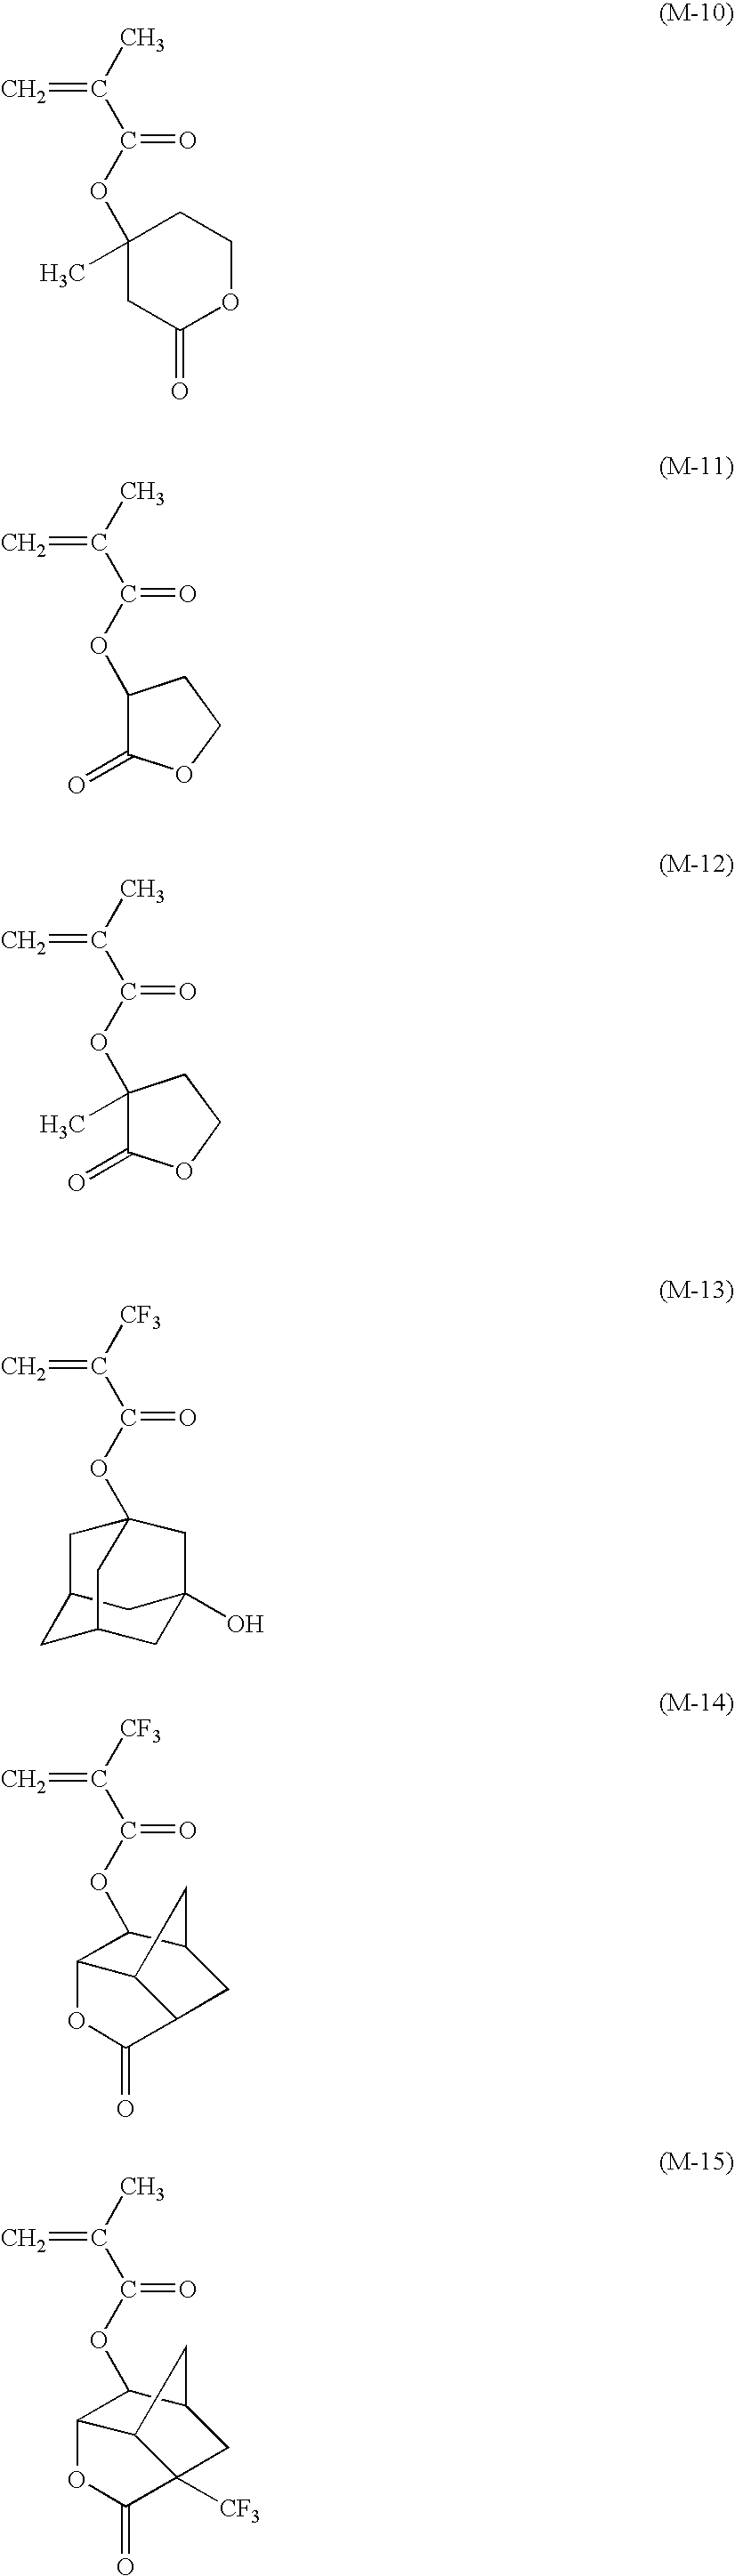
CC(=C)C(=O)OC1(C)CC(=O)OCC1.CC(=C)C(=O)OC1C(=O)OCC1.CC(=C)C(=O)OC1(C)C(=O)OCC1.C=C([CF3])C(OC12CC3CC(O)(CC(C3)C1)C2)=O.C=C([CF3])C(OC1C2C3C(CC1C3)C(=O)O2)=O.C=C(C)C(OC1C2C3C([CF3])(CC1C3)C(=O)O2)=O
